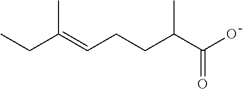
CCC(=CCCC(C(O)=O)C)C
